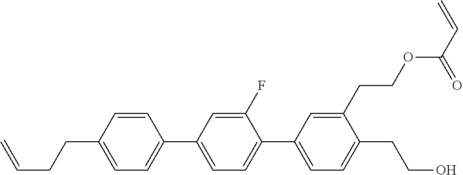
C1=CC(CCC=C)=CC=C1C1=CC=C(C2=CC=C(CCO)C(CCOC(C=C)=O)=C2)C(F)=C1
